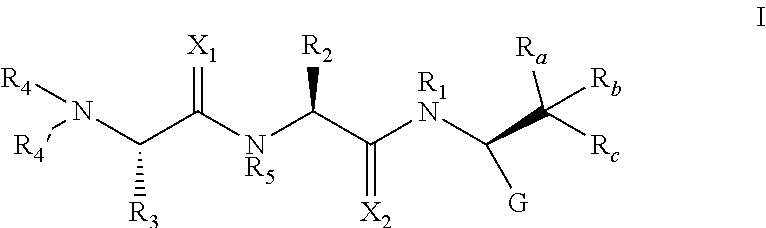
[R4]N(C(C([NR5]C(C([R1N]C(C([Rc])([Rb])[Ra])[G])=[X2])[R2])=[X1])[R3])[R4]
